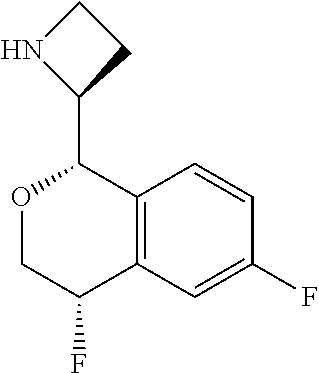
C12=C(C=CC(F)=C1)C(C1CCN1)OCC2F
